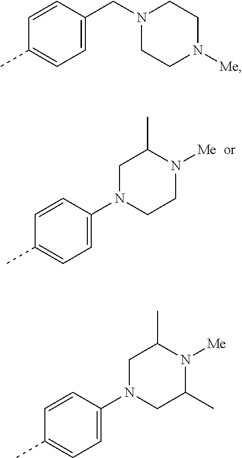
C1=CC(N2CCN([Me])C(C)C2)=CC=C1C.C1=CC(N2CC(C)N([Me])C(C)C2)=CC=C1C.C1=CC(CN2CCN([Me])CC2)=CC=C1C
